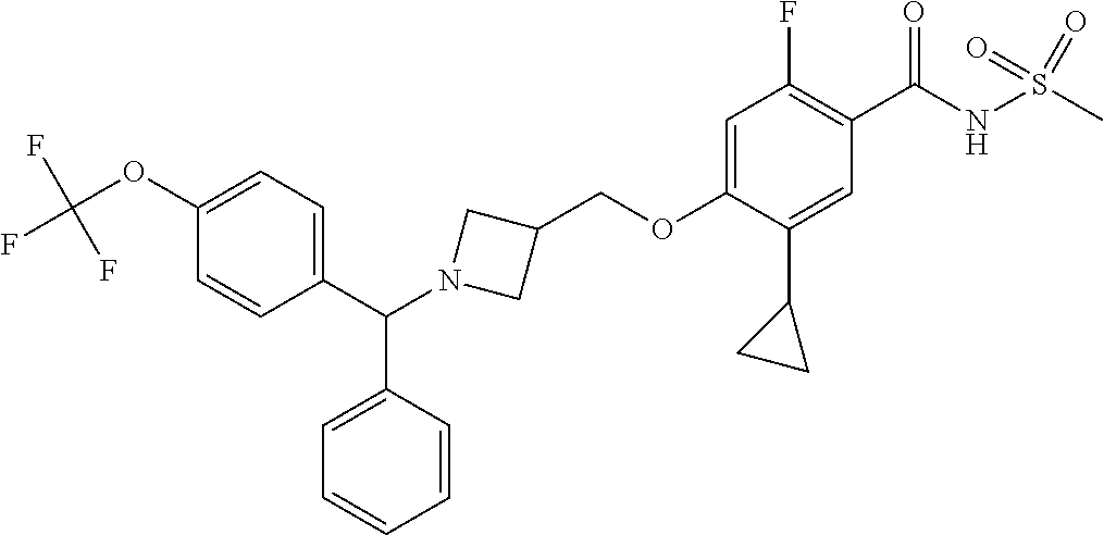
C1=C(OCC2CN(C(C3=CC=C(OC(F)(F)F)C=C3)C3=CC=CC=C3)C2)C(C2CC2)=CC(C(NS(=O)(=O)C)=O)=C1F
